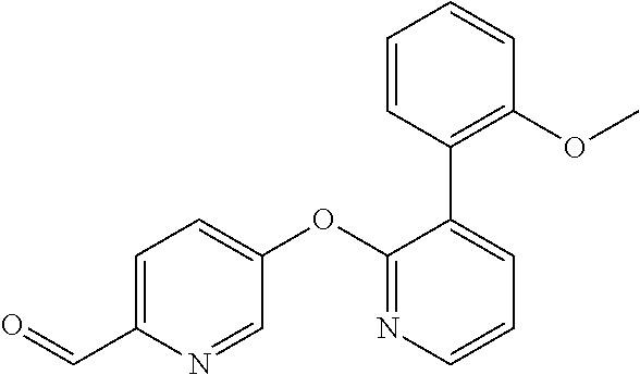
C1=C(C=O)N=CC(OC2=NC=CC=C2C2=C(OC)C=CC=C2)=C1
